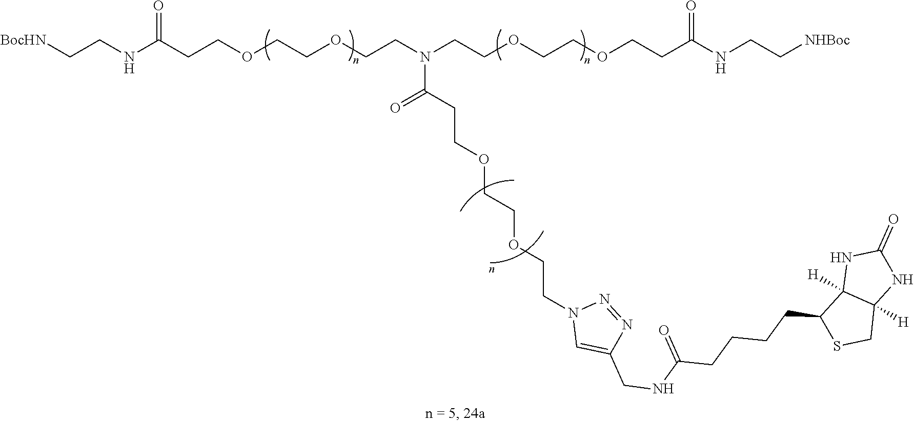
C(CNC(CCOCCOCCN(CCOCCOCCC(NCC[NHBoc])=O)C(CCOCCOCCN1C=C(CNC(CCCCC2SCC3([H])C2([H])NC(=O)N3)=O)N=N1)=O)=O)[BocHN]
